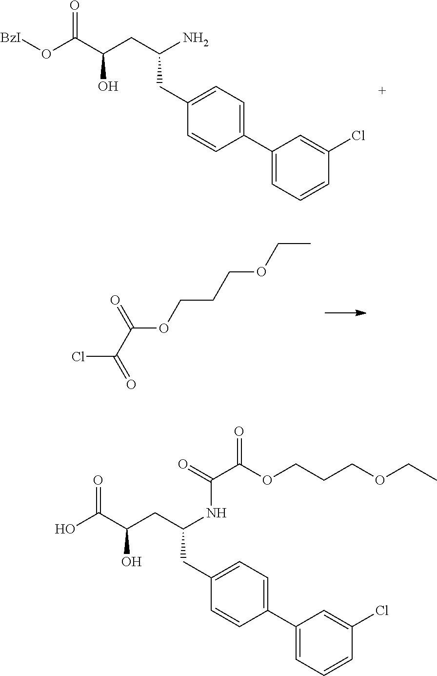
O(C(C(CC(CC1=CC=C(C2=CC=CC(Cl)=C2)C=C1)N)O)=O)[BzI].C(C(OCCCOCC)=O)(Cl)=O.OC(C(CC(CC1=CC=C(C2=CC=CC(Cl)=C2)C=C1)NC(C(OCCCOCC)=O)=O)O)=O
